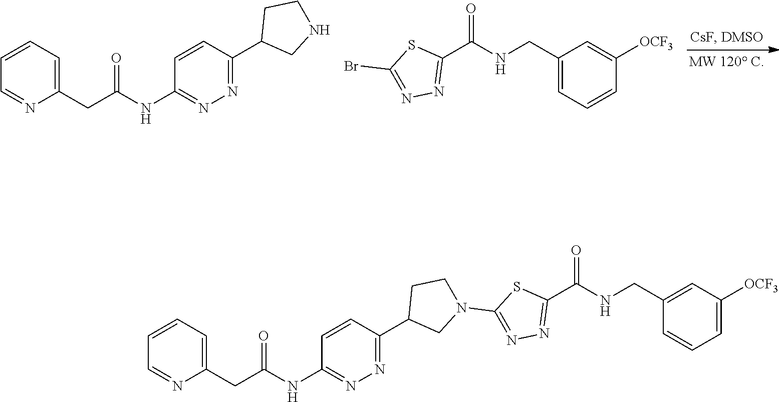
C1(CC(NC2=NN=C(C3CNCC3)C=C2)=O)=CC=CC=N1.BrC1=NN=C(C(=O)NCC2=CC=CC([OCF3])=C2)S1.C1(CC(NC2=NN=C(C3CN(C4=NN=C(C(=O)NCC5=CC([OCF3])=CC=C5)S4)CC3)C=C2)=O)=CC=CC=N1
